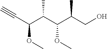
C#CC(C(C(C(CO)C)OC)C)OC
